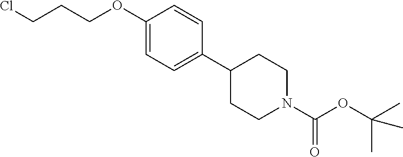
ClCCCOC1=CC=C(C2CCN(C(=O)OC(C)(C)C)CC2)C=C1
